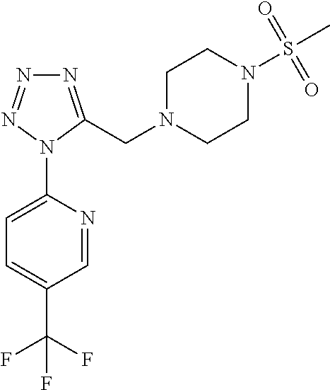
C1=C(N2C(CN3CCN(S(C)(=O)=O)CC3)=NN=N2)N=CC(C(F)(F)F)=C1
